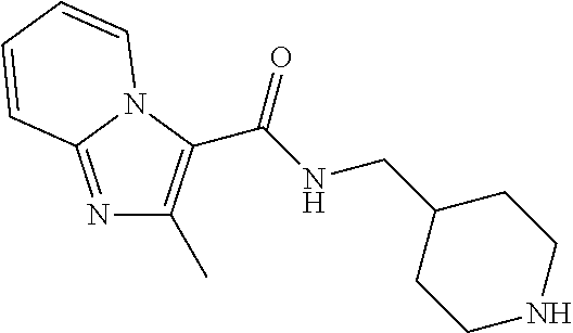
N1=C2N(C(C(NCC3CCNCC3)=O)=C1C)C=CC=C2
